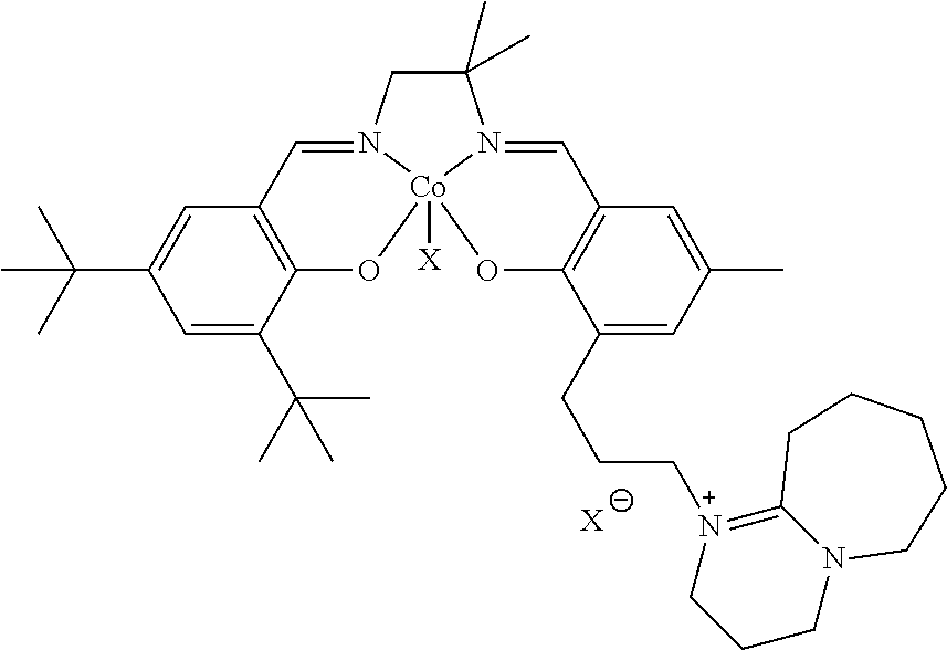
C1=C(C(C)(C)C)C=C(C(C)(C)C)C2=C1C=N1CC(C)(C)N3=CC4=C(C(CCC[N+]5=C6N(CCC5)CCCCC6)=CC(C)=C4)O[Co]13([X])O2.[X]
